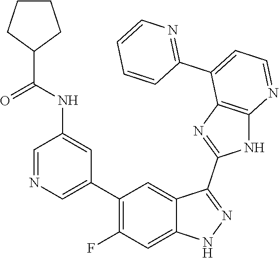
C1=NC=C(C2=C(F)C=C3C(=C2)C(C2=NC4=C(N2)N=CC=C4C2=NC=CC=C2)=NN3)C=C1NC(=O)C1CCCC1
